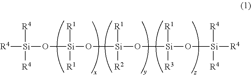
[R4][Si](O[Si](O[Si](O[Si](O[Si]([R4])([R4])[R4])([R1])[R3])([R1])[R2])([R1])[R1])([R4])[R4]
